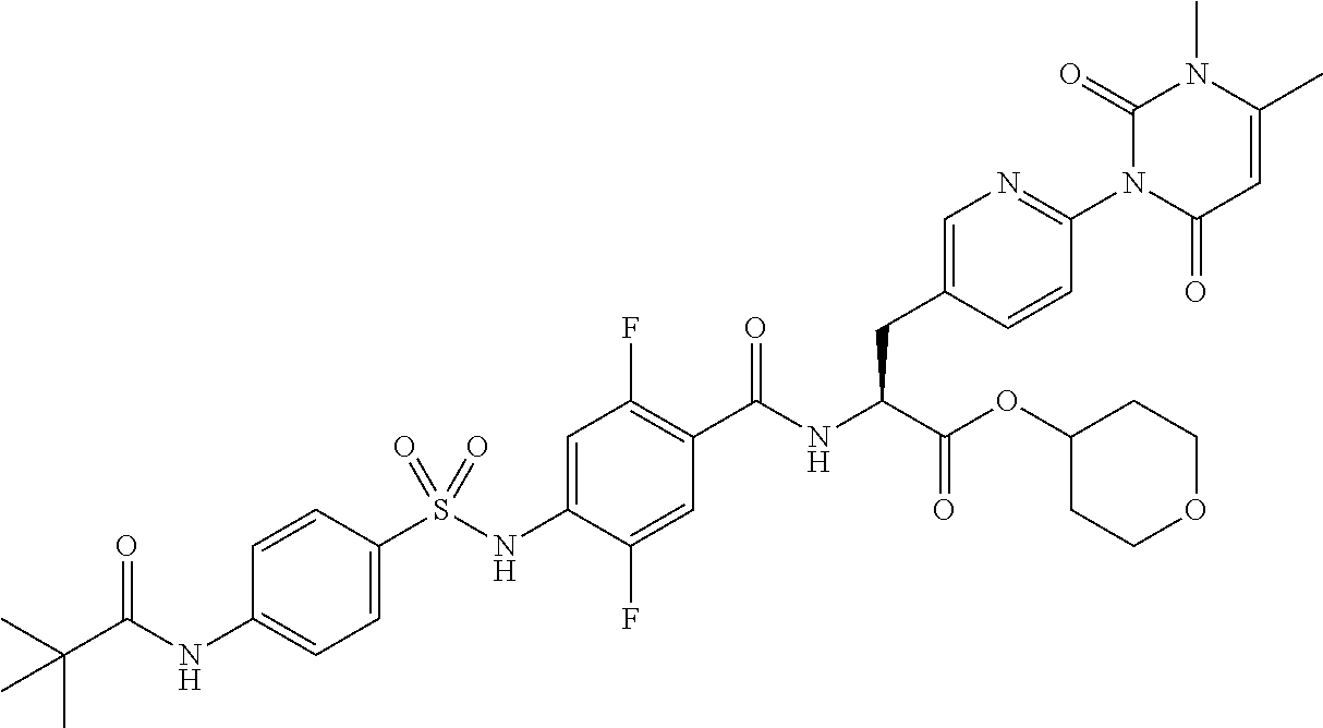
C1=C(S(NC2=CC(F)=C(C(NC(C(OC3CCOCC3)=O)CC3=CN=C(N4C(=O)C=C(C)N(C)C4=O)C=C3)=O)C=C2F)(=O)=O)C=CC(NC(C(C)(C)C)=O)=C1
